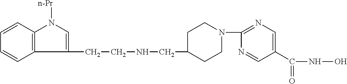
C1(CCNCC2CCN(C3=NC=C(C(NO)=O)C=N3)CC2)=CN([n-Pr])C2=C1C=CC=C2
